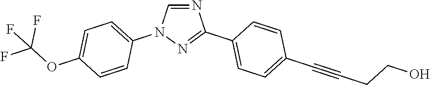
N1=CN(C2=CC=C(OC(F)(F)F)C=C2)N=C1C1=CC=C(C#CCCO)C=C1
